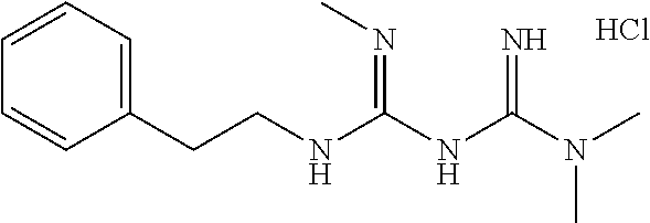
Cl.C(NC(NC(N(C)C)=N)=NC)CC1=CC=CC=C1
